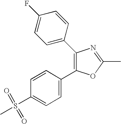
CS(C1=CC=C(C2=C(C3=CC=C(F)C=C3)N=C(C)O2)C=C1)(=O)=O
